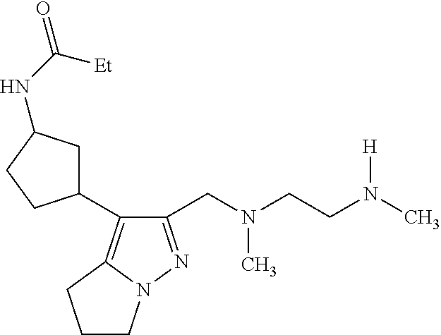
C1(CN(CCN(C)[H])C)=NN2C(=C1C1CC(NC([Et])=O)CC1)CCC2
